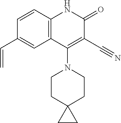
C1=CC2=C(C=C1C=C)C(N1CCC3(CC1)CC3)=C(C#N)C(=O)N2
